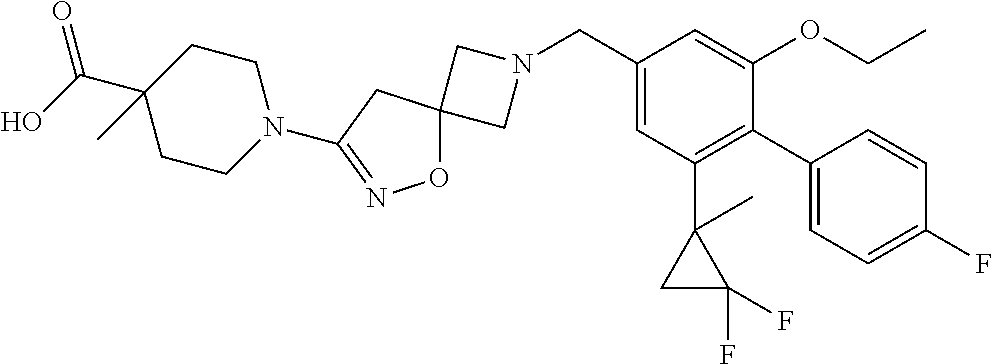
C1N(CC2=CC(C3(C)CC3(F)F)=C(C3=CC=C(F)C=C3)C(OCC)=C2)CC12ON=C(N1CCC(C(O)=O)(C)CC1)C2
